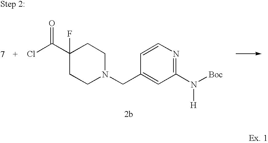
C1(C(Cl)=O)(F)CCN(CC2=CC(N([Boc])[H])=NC=C2)CC1
